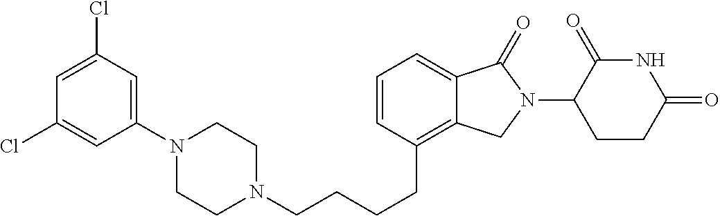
C(CCC1=C2C(=CC=C1)C(=O)N(C1C(=O)NC(=O)CC1)C2)CN1CCN(C2=CC(Cl)=CC(Cl)=C2)CC1
